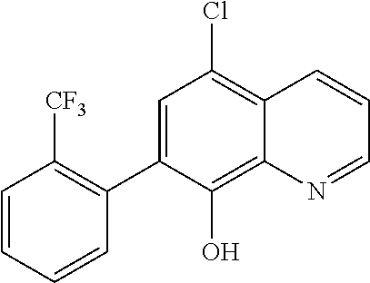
C1=CC=CC(C2=CC(Cl)=C3C(=C2O)N=CC=C3)=C1[CF3]
